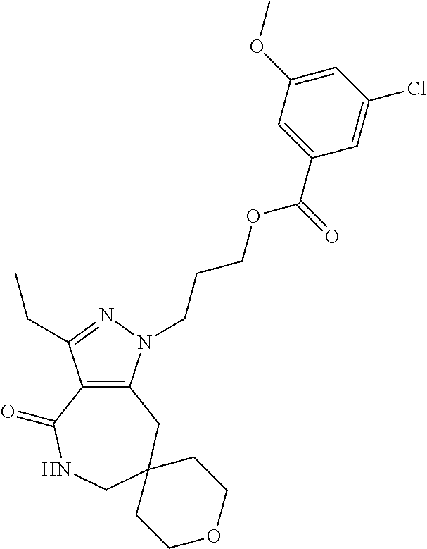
C12=C(N(CCCOC(C3=CC(OC)=CC(Cl)=C3)=O)N=C1CC)CC1(CNC2=O)CCOCC1
